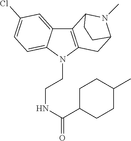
C12=C(N(CCNC(=O)C3CCC(C)CC3)C3=CC=C(Cl)C=C13)CC1N(C)C2CC1
